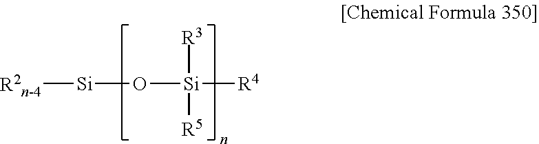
[R2n-4][Si]O[Si]([R3])([R5])[R4]
